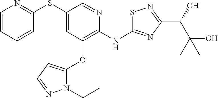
C1=CC=CC(SC2=CC(OC3=CC=NN3CC)=C(NC3=NC(C(O)C(O)(C)C)=NS3)N=C2)=N1
